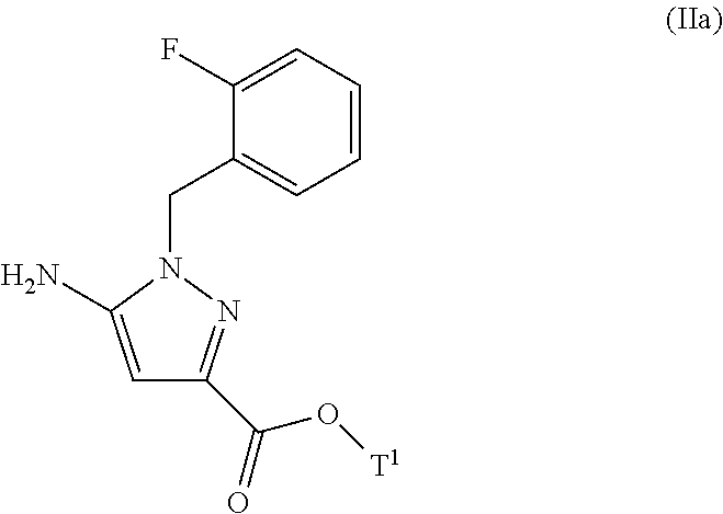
C1=C(N)N(CC2=CC=CC=C2F)N=C1C(=O)O[T1]
